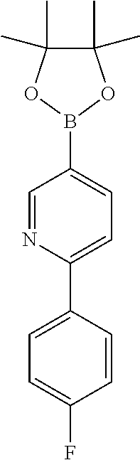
C1(C2=CC=C(B3OC(C)(C)C(C)(C)O3)C=N2)=CC=C(F)C=C1
